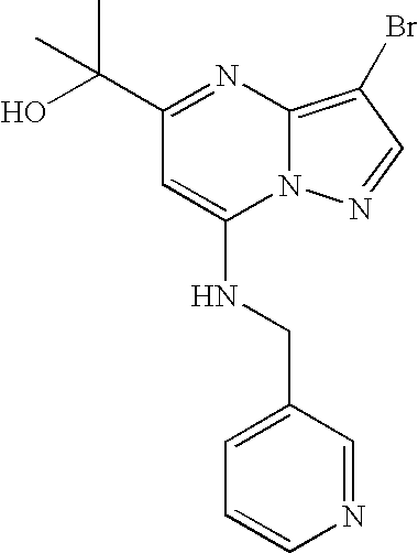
C1(C(O)(C)C)=NC2=C(Br)C=NN2C(NCC2=CC=CN=C2)=C1
